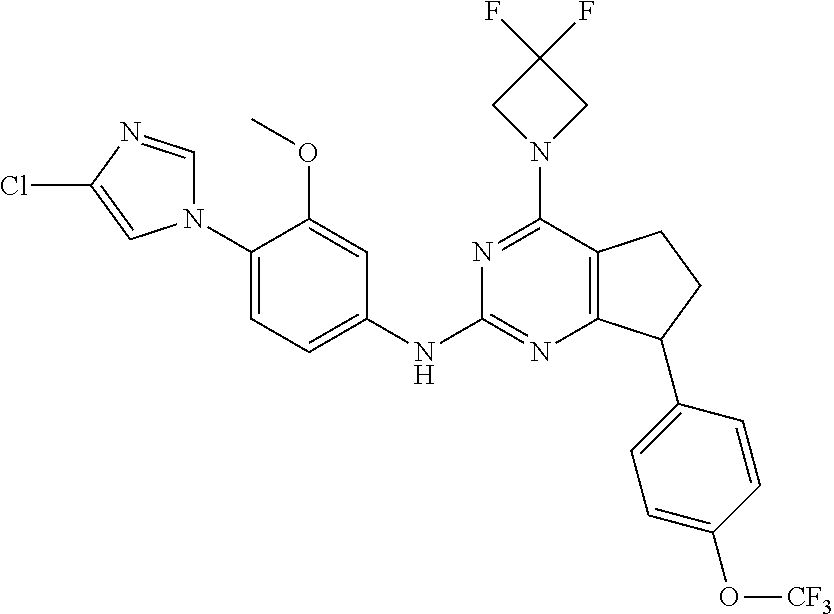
C1(N2C=NC(Cl)=C2)=CC=C(NC2=NC3=C(C(N4CC(F)(F)C4)=N2)CCC3C2=CC=C(O[CF3])C=C2)C=C1OC
